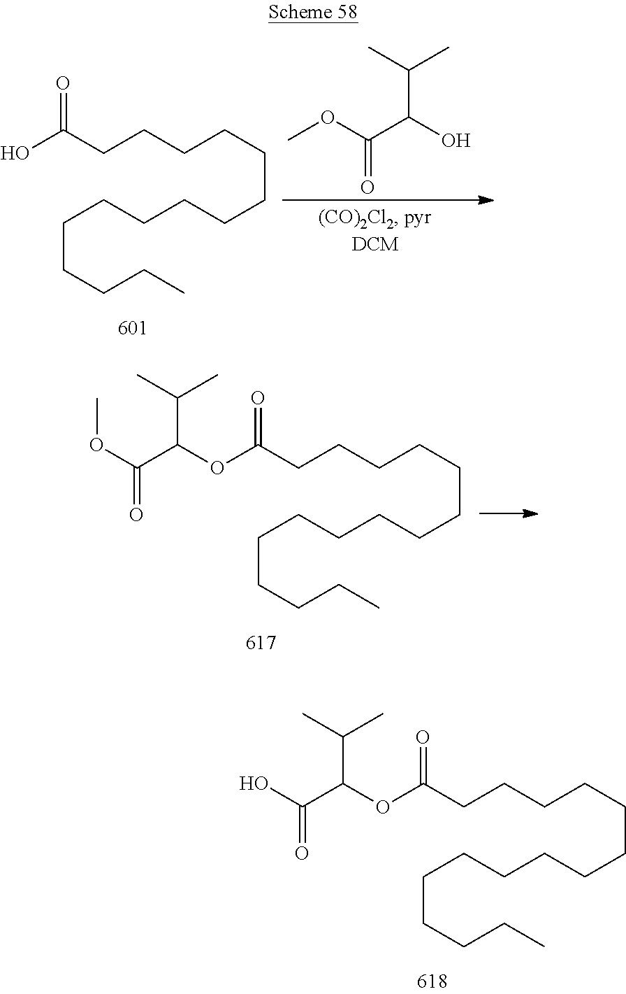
O(C(CCCCCCCCCCCCCCC)=O)C(C(O)=O)C(C)C.OC(CCCCCCCCCCCCCCC)=O.O(C(C(O)C(C)C)=O)C.O(C(CCCCCCCCCCCCCCC)=O)C(C(OC)=O)C(C)C
